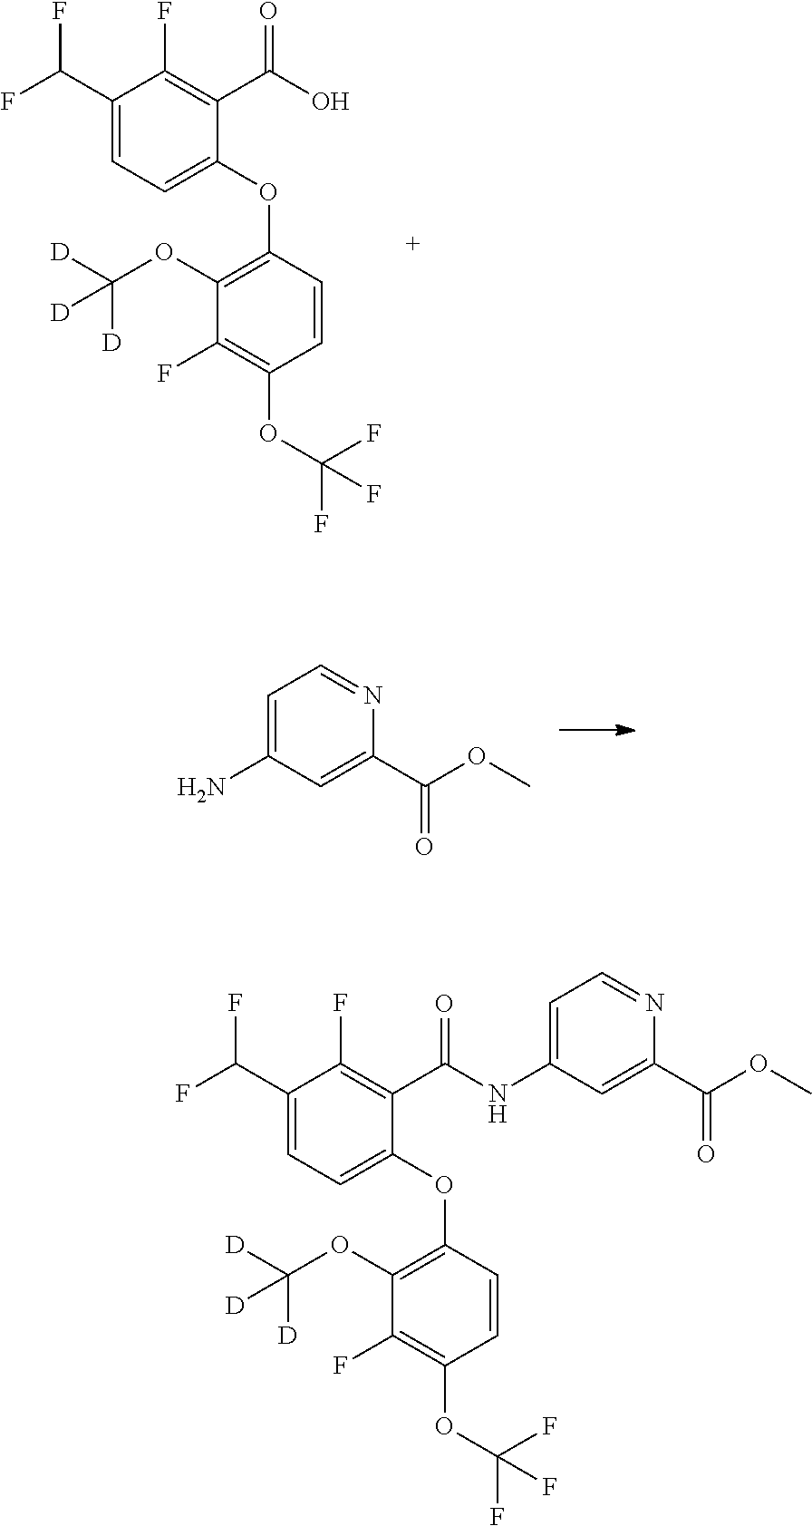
C1(OC2=C(OC([D])([D])[D])C(F)=C(OC(F)(F)F)C=C2)=CC=C(C(F)F)C(F)=C1C(O)=O.C1=C(N)C=C(C(OC)=O)N=C1.C1(OC2=C(OC([D])([D])[D])C(F)=C(OC(F)(F)F)C=C2)=CC=C(C(F)F)C(F)=C1C(NC1=CC=NC(C(OC)=O)=C1)=O
